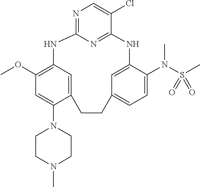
COC1=C2C=C(C(N3CCN(C)CC3)=C1)CCC1=CC=C(N(S(C)(=O)=O)C)C(=C1)NC1=NC(=NC=C1Cl)N2
